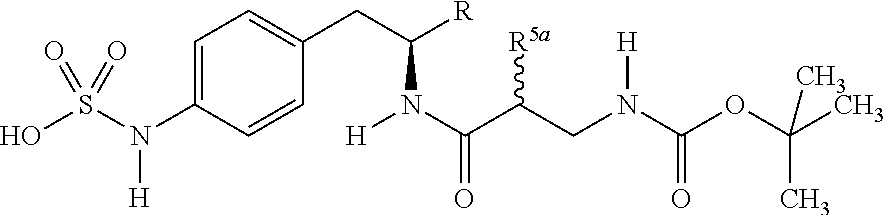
C1=C(N(S(O)(=O)=O)[H])C=CC(CC([R])N(C(C([R5a])CN(C(OC(C)(C)C)=O)[H])=O)[H])=C1
